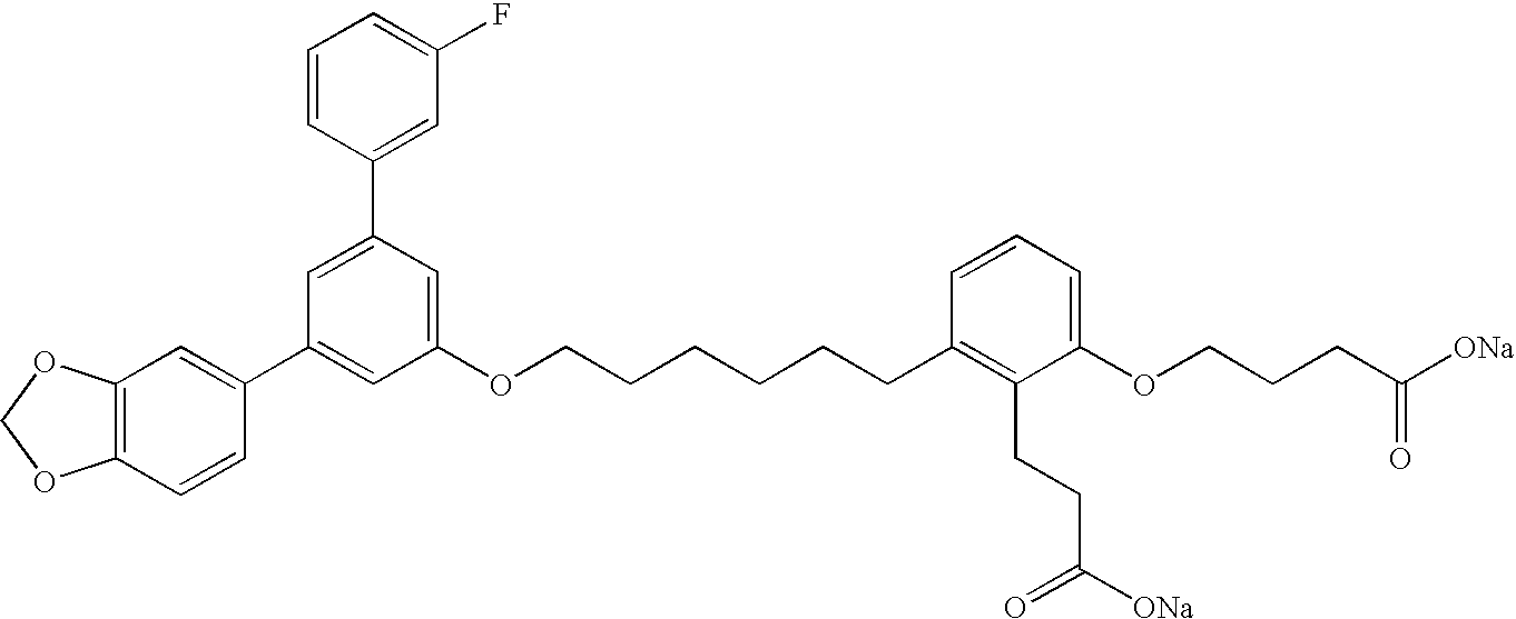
C1(C2=CC(C3=CC4=C(C=C3)OCO4)=CC(OCCCCCCC3=C(CCC([ONa])=O)C(OCCCC([ONa])=O)=CC=C3)=C2)=CC(F)=CC=C1
